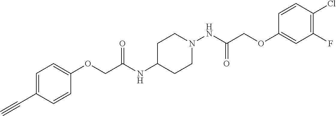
C1(OCC(NC2CCN(NC(=O)COC3=CC(F)=C(Cl)C=C3)CC2)=O)=CC=C(C#C)C=C1
